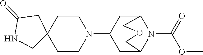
C12(CCN(C3CC4N(C(=O)OC)C(C3)COC4)CC1)CC(=O)NC2
